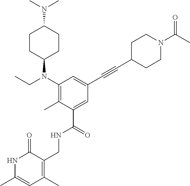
C1(N(CC)C2CCC(N(C)C)CC2)=C(C)C(C(=O)NCC2=C(C)C=C(C)NC2=O)=CC(C#CC2CCN(C(C)=O)CC2)=C1
